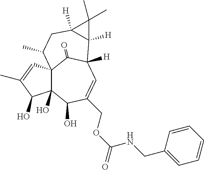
C123C(O)(C(O)C(COC(=O)NCC4=CC=CC=C4)=CC([H])(C1=O)C1([H])C([H])(CC2C)C1(C)C)C(O)C(C)=C3
